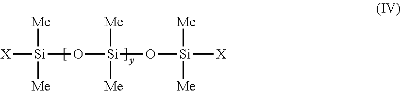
[Si]([Me])([X])([Me])O[Si]([Me])([Me])O[Si]([Me])([Me])[X]
